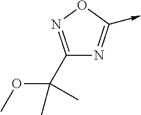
C1(C(OC)(C)C)=NOC(->C)=N1
